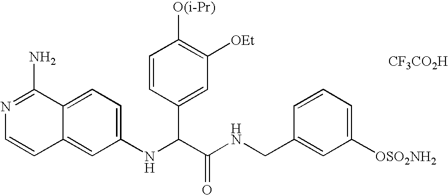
C1(NC(C(NCC2=CC([OSO2NH2])=CC=C2)=O)C2=CC([OEt])=C([O(i-Pr)])C=C2)=CC=C2C(=C1)C=CN=C2N.[CF3CO2H]
